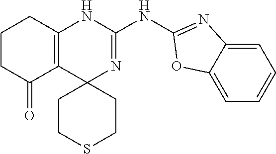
C1CC(=O)C2=C(C1)NC(NC1=NC3=CC=CC=C3O1)=NC21CCSCC1
